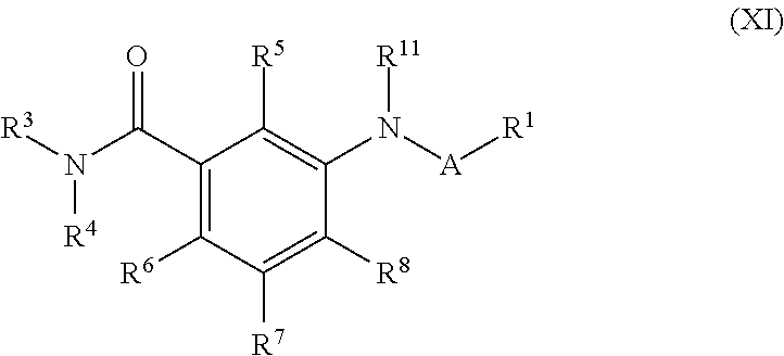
C1(C(N([R4])[R3])=O)=C([R6])C([R7])=C([R8])C(N([A][R1])[R11])=C1[R5]
